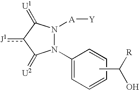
N1(C2=CC=CC=C2)N([A][Y])C(=[U1])c([J1])C1=[U2].CC([R])O
